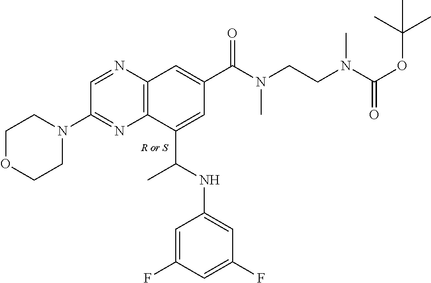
[R or S].N1=CC(N2CCOCC2)=NC2=C1C=C(C(=O)N(CCN(C(=O)OC(C)(C)C)C)C)C=C2C(C)NC1=CC(F)=CC(F)=C1
